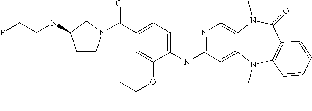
N1=C(NC2=CC=C(C(=O)N3CCC(NCCF)C3)C=C2OC(C)C)C=C2C(=C1)N(C)C(=O)C1=C(N2C)C=CC=C1
